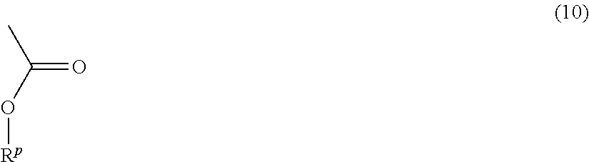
CC(O[Rp])=O
